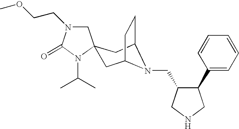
C1N(CCOC)C(=O)N(C(C)C)C12CC1CCC(C2)N1CC1C(C2=CC=CC=C2)CNC1
